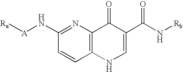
[Ra][A]NC1=NC2=C(C=C1)NC=C(C(N[Rb])=O)C2=O
